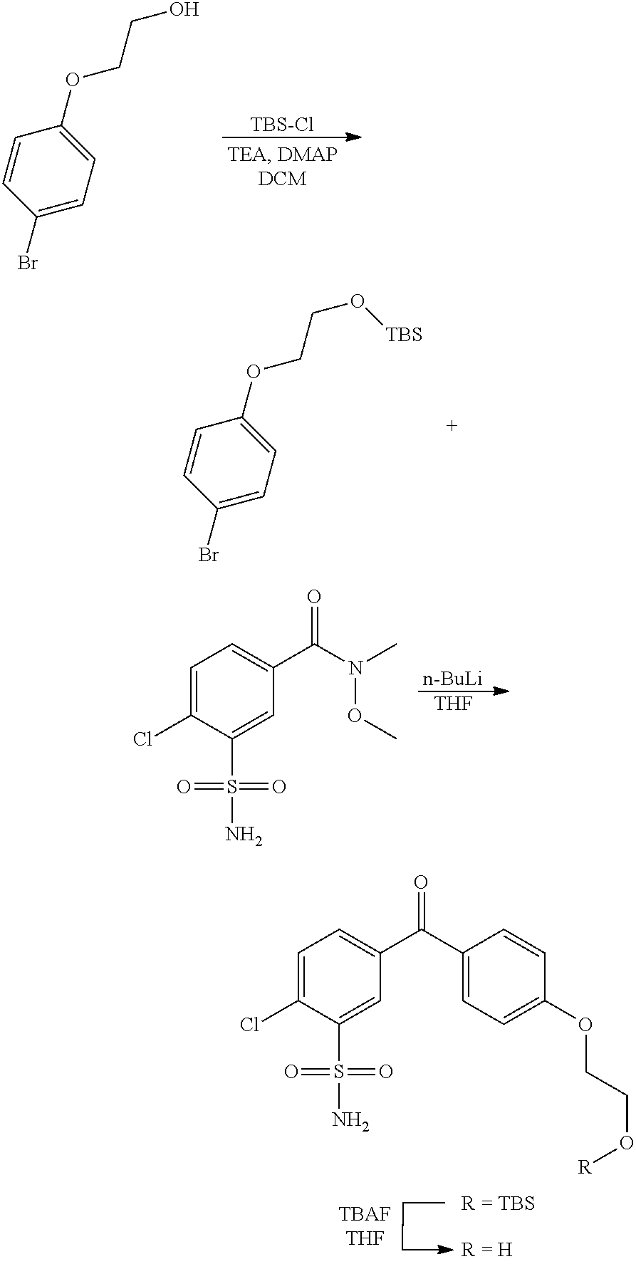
C1=C(Cl)C(S(N)(=O)=O)=CC(C(C2=CC=C(OCCO[R])C=C2)=O)=C1.[TBS-Cl].C1=C(OCCO)C=CC(Br)=C1.C1=C(OCCO[TBS])C=CC(Br)=C1.[n-BuLi].[THF].C1=C(Cl)C(S(N)(=O)=O)=CC(C(N(OC)C)=O)=C1
